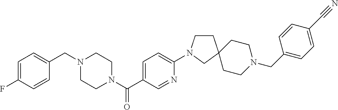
C1(N2CCC3(C2)CCN(CC2=CC=C(C#N)C=C2)CC3)=CC=C(C(N2CCN(CC3=CC=C(F)C=C3)CC2)=O)C=N1
